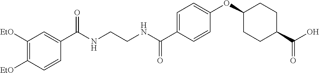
C1(C(NCCNC(C2=CC=C(OC3CCC(C(O)=O)CC3)C=C2)=O)=O)=CC([EtO])=C([EtO])C=C1
